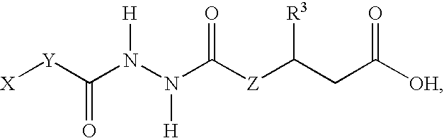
[X][Y]C(N(N(C([Z]C(CC([OH])=O)[R3])=O)[H])[H])=O
